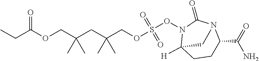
CCC(OCC(CC(COS(=O)(=O)ON1C2([H])CCC(C(N)=O)N(C1=O)C2)(C)C)(C)C)=O
